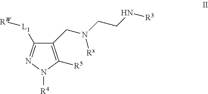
C1(CN(CCN[R3])[Rx])=C([R5])N([R4])N=C1[L1][RW]
